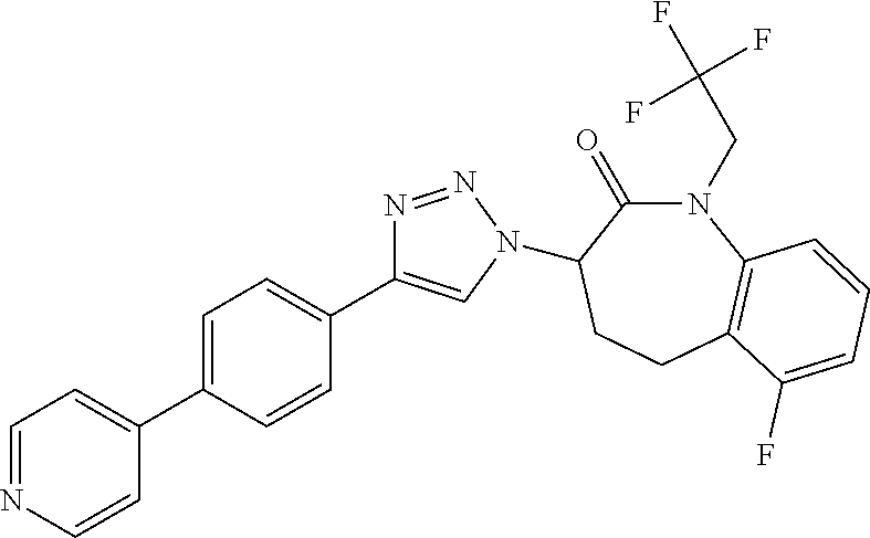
C1=NC=CC(C2=CC=C(C3=CN(C4C(=O)N(CC(F)(F)F)C5=C(CC4)C(F)=CC=C5)N=N3)C=C2)=C1
